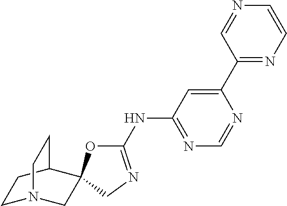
C1N2CC3(C(C1)CC2)OC(NC1=NC=NC(C2=NC=CN=C2)=C1)=NC3
